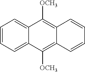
C1=CC=C2C(=C1)C([OCH3])=C1C(=C2[OCH3])C=CC=C1
